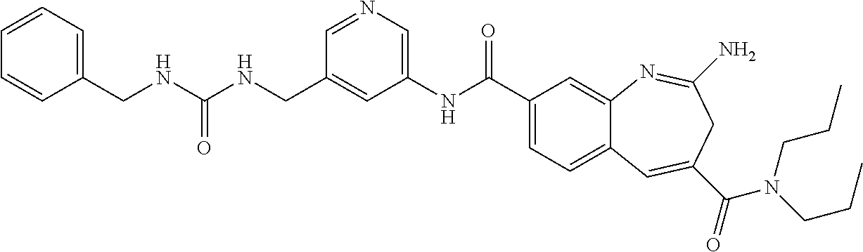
C1(CNC(NCC2=CC(NC(C3=CC=C4C(=C3)N=C(N)CC(C(=O)N(CCC)CCC)=C4)=O)=CN=C2)=O)=CC=CC=C1
